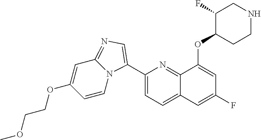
C1(C2=CN=C3C=C(OCCOC)C=CN32)=CC=C2C(=N1)C(OC1CCNCC1F)=CC(F)=C2
